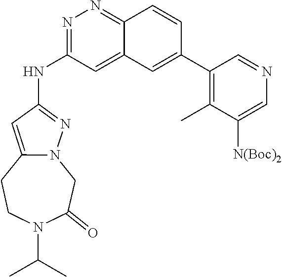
N1=C(NC2=NN3C(=C2)CCN(C(C)C)C(=O)C3)C=C2C(=N1)C=CC(C1=C(C)C([N(Boc)2])=CN=C1)=C2
